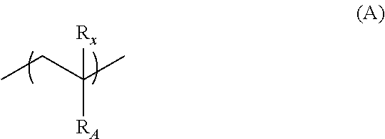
C([Rx])(CC)(C)[RA]
